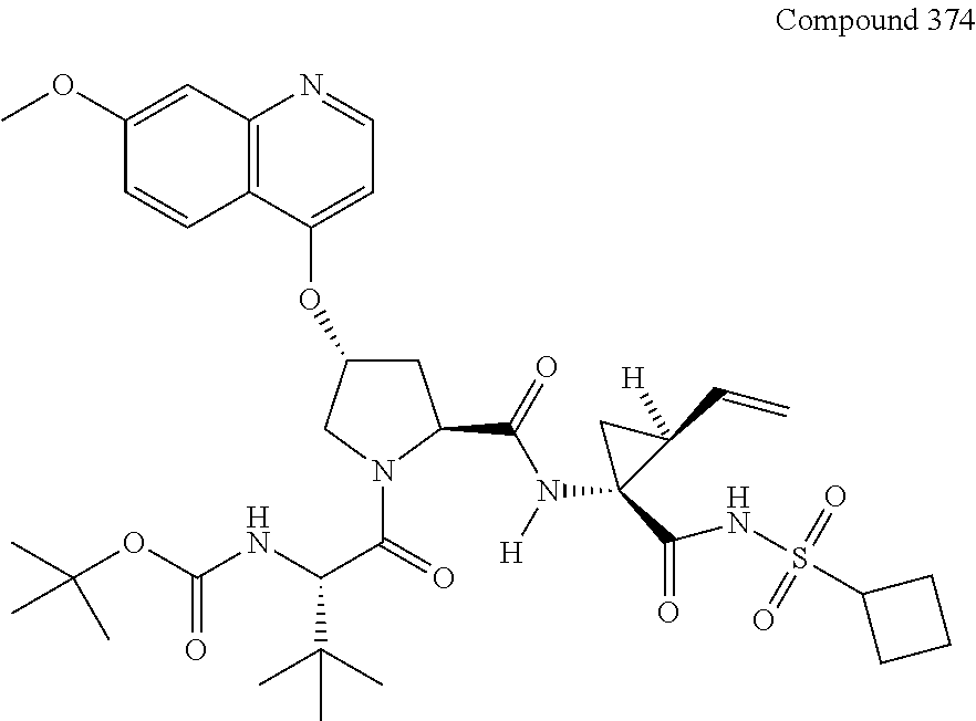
C12=C(C(OC3CC(C(N(C4(C(NS(C5CCC5)(=O)=O)=O)C(C=C)([H])C4)[H])=O)N(C(=O)C(NC(OC(C)(C)C)=O)C(C)(C)C)C3)=CC=N1)C=CC(OC)=C2
